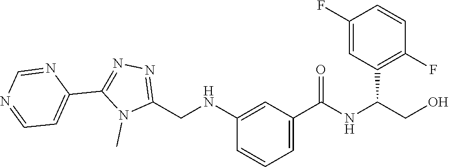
C1(NCC2=NN=C(C3=CC=NC=N3)N2C)=CC(C(NC(CO)C2=C(F)C=CC(F)=C2)=O)=CC=C1
